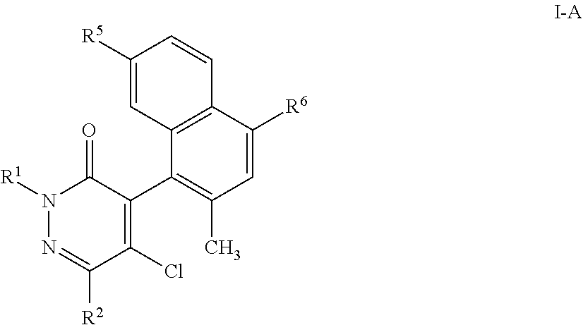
C12=C(C([R6])=CC(C)=C1C1=C(Cl)C([R2])=NN([R1])C1=O)C=CC([R5])=C2
